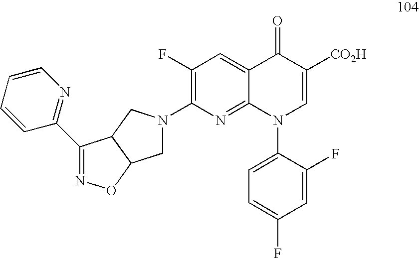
C12=CC(F)=C(N3CC4C(C3)C(C3=NC=CC=C3)=NO4)N=C1N(C1=CC=C(F)C=C1F)C=C([CO2H])C2=O
